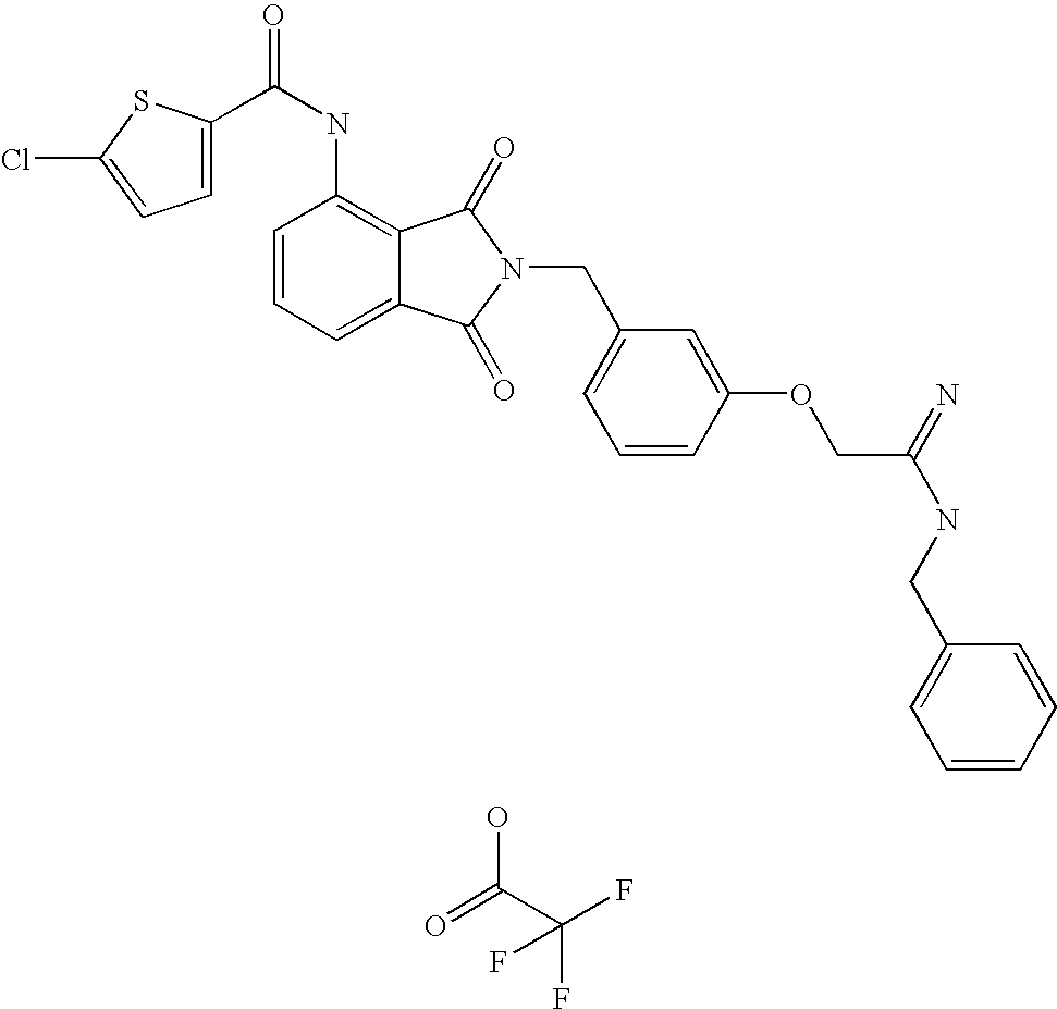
C1(NC(=O)C2=CC=C(Cl)S2)=C2C(=CC=C1)C(=O)N(CC1=CC=CC(OCC(NCC3=CC=CC=C3)=N)=C1)C2=O.OC(C(F)(F)F)=O
